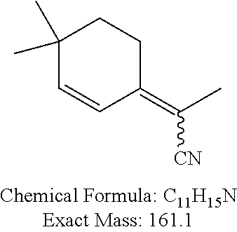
C1(C)(C)C=CC(=C([CN])C)CC1
